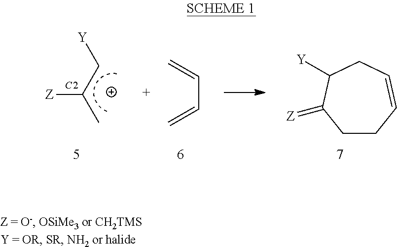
[Y]CC(C)[Z].[C2].C(C=C)=C.C1CC=CCC([Y])C1=[Z]
